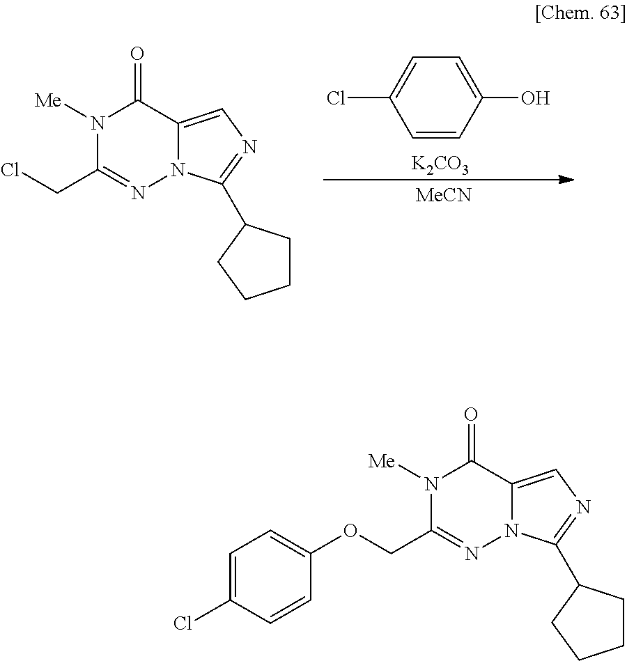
[MeCN].[K2CO3].C1=CC(O)=CC=C1Cl.N1([Me])C(CCl)=NN2C(=CN=C2C2CCCC2)C1=O.N1([Me])C(COC2=CC=C(Cl)C=C2)=NN2C(=CN=C2C2CCCC2)C1=O
